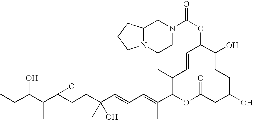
OC(C(C)C1C(CC(O)(C)C=CC=C(C)C2OC(=O)CC(O)CCC(C)(O)C(OC(N3CC4N(CC3)CCC4)=O)C=CC2C)O1)CC
